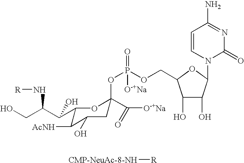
C1=CN(C2C(O)C(O)C(COP(OC3(C([O-+Na])=O)CC(O)C([AcNH])C(C(C(CO)N[R])O)O3)(=O)[O-+Na])O2)C(=O)N=C1N.[CMP-NeuAc-8-NH][R]
